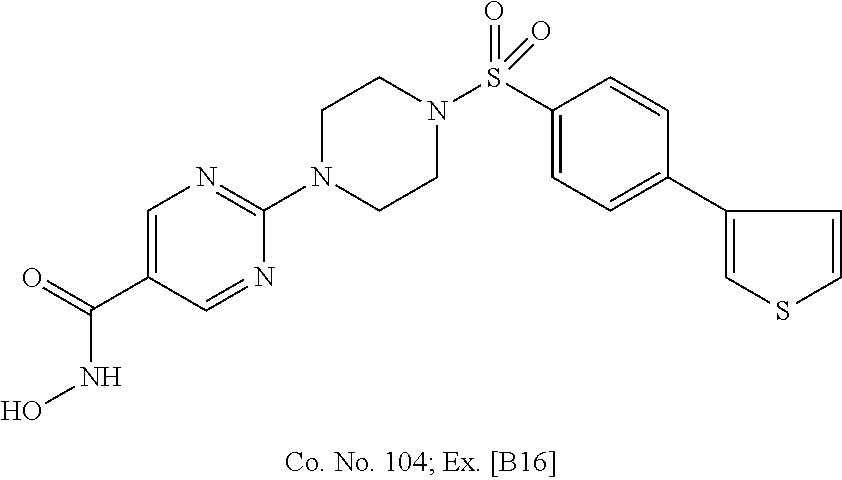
N1(C2=NC=C(C(NO)=O)C=N2)CCN(S(C2=CC=C(C3=CSC=C3)C=C2)(=O)=O)CC1
